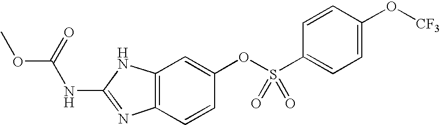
C12=C(C=CC(OS(C3=CC=C(O[CF3])C=C3)(=O)=O)=C1)N=C(NC(OC)=O)N2
